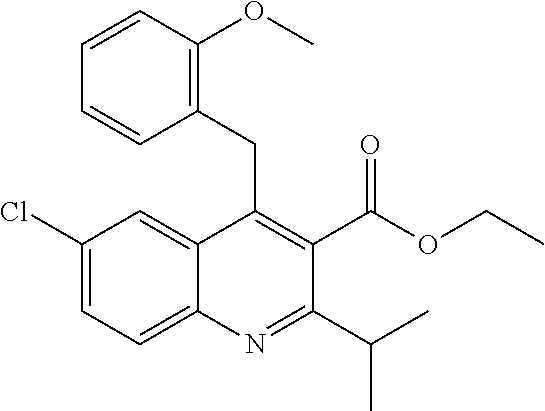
C1(Cl)=CC=C2C(=C1)C(CC1=C(OC)C=CC=C1)=C(C(OCC)=O)C(C(C)C)=N2
